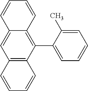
C12=C(C=CC=C1)C=C1C(=C2C2=CC=CC=C2C)C=CC=C1
